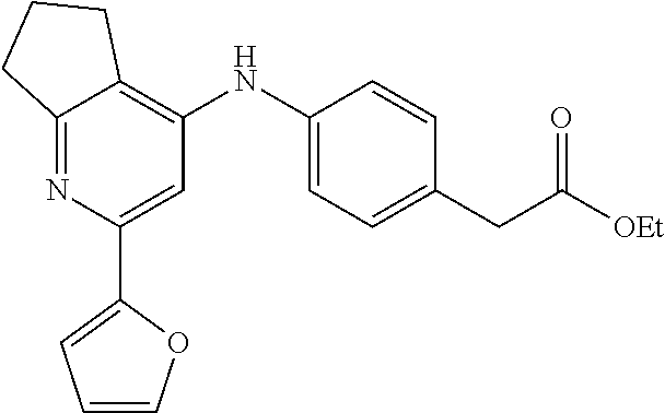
C12=NC(C3=CC=CO3)=CC(NC3=CC=C(CC([OEt])=O)C=C3)=C1CCC2
